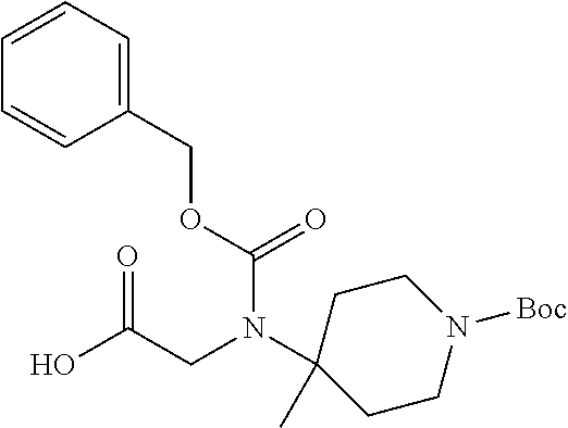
C1(COC(=O)N(CC(O)=O)C2(C)CCN([Boc])CC2)=CC=CC=C1
